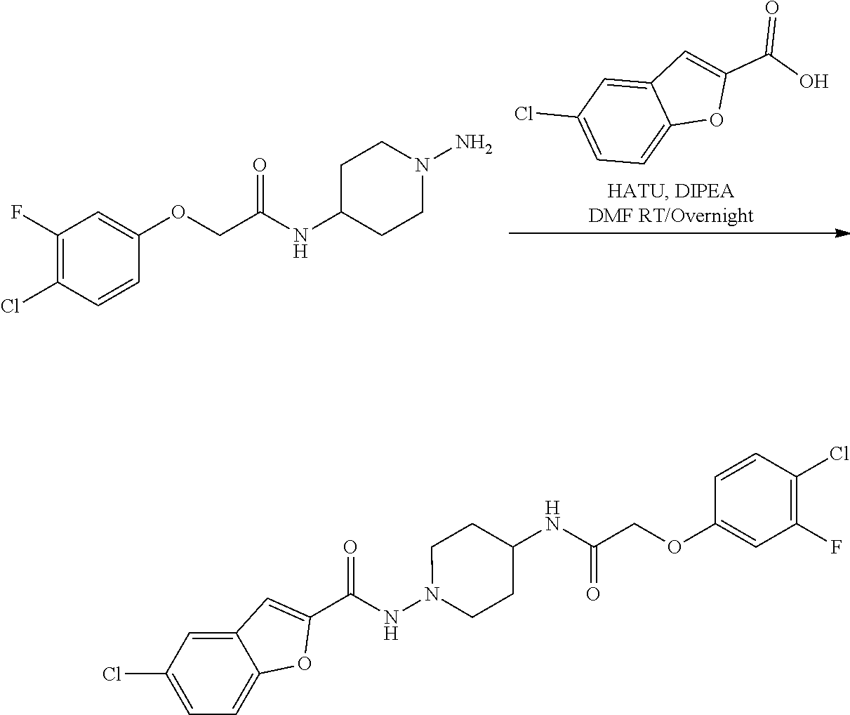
C12=CC=C(Cl)C=C1C=C(C(O)=O)O2.C1(F)=C(Cl)C=CC(OCC(NC2CCN(N)CC2)=O)=C1.C12=CC(Cl)=CC=C1OC(C(NN1CCC(NC(COC3=CC(F)=C(Cl)C=C3)=O)CC1)=O)=C2
